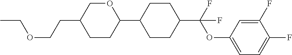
O(CCC1CCC(C2CCC(C(OC3=CC=C(F)C(F)=C3)(F)F)CC2)OC1)CC
